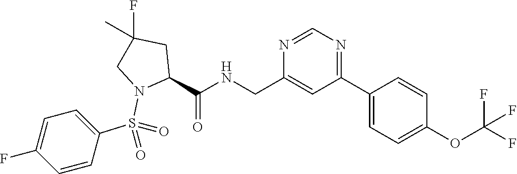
N1=CN=C(C2=CC=C(OC(F)(F)F)C=C2)C=C1CNC(C1N(S(C2=CC=C(F)C=C2)(=O)=O)CC(F)(C)C1)=O
